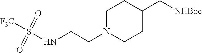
C1N(CCNS([F3C])(=O)=O)CCC(C[NHBoc])C1
